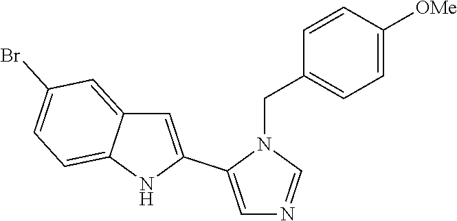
[OMe]C1=CC=C(CN2C(C3=CC4=CC(Br)=CC=C4N3)=CN=C2)C=C1
